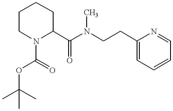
C1(CCN(C(C2CCCCN2C(OC(C)(C)C)=O)=O)C)=CC=CC=N1
